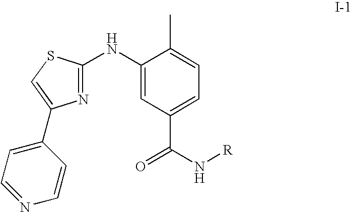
C1(NC2=NC(C3=CC=NC=C3)=CS2)=CC(C(N[R])=O)=CC=C1C
